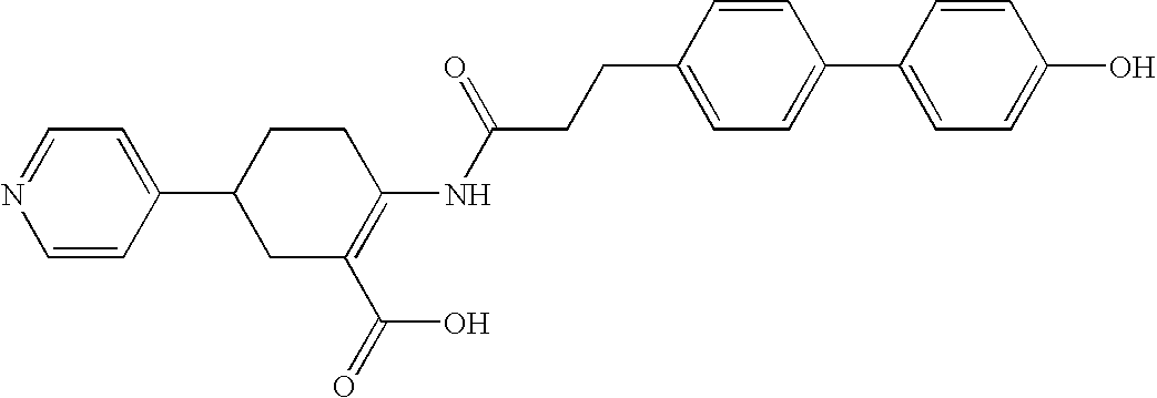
C1=CC(C2CC(C(=O)O)=C(NC(CCC3=CC=C(C4=CC=C(O)C=C4)C=C3)=O)CC2)=CC=N1
